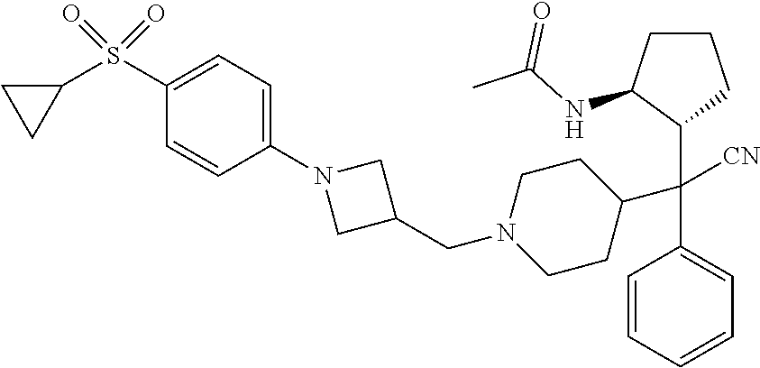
C1=CC=CC=C1C([CN])(C1C(NC(C)=O)CCC1)C1CCN(CC2CN(C3=CC=C(S(C4CC4)(=O)=O)C=C3)C2)CC1
